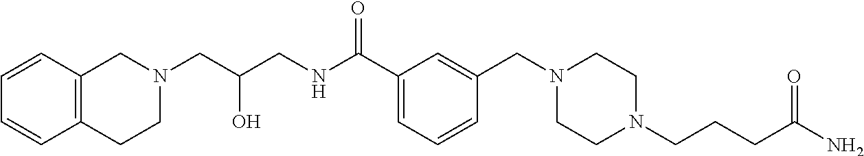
C1=C(C(NCC(CN2CC3=C(CC2)C=CC=C3)O)=O)C=C(CN2CCN(CCCC(=O)N)CC2)C=C1
